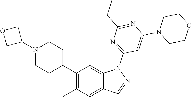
C1(C2CCN(C3COC3)CC2)=C(C)C=C2C(=C1)N(C1=NC(CC)=NC(N3CCOCC3)=C1)N=C2
